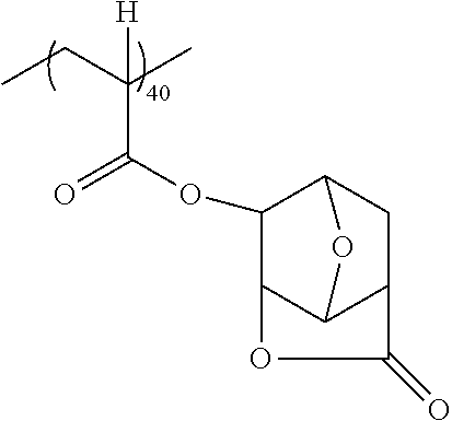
CCC(C)([H])C(OC1C2C3C(CC1O3)C(=O)O2)=O
